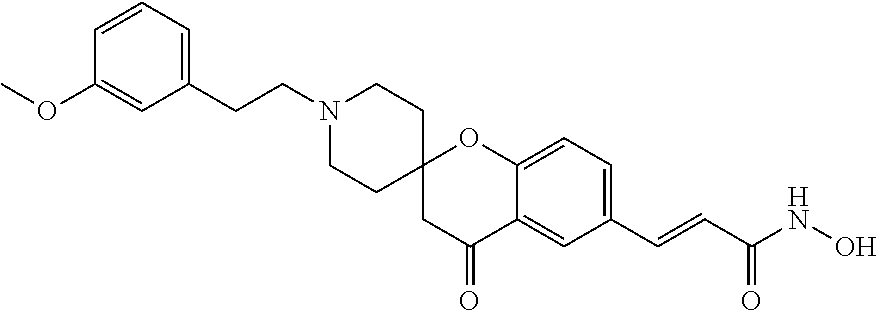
N1(CCC2=CC=CC(OC)=C2)CCC2(CC1)CC(=O)C1=CC(C=CC(NO)=O)=CC=C1O2
